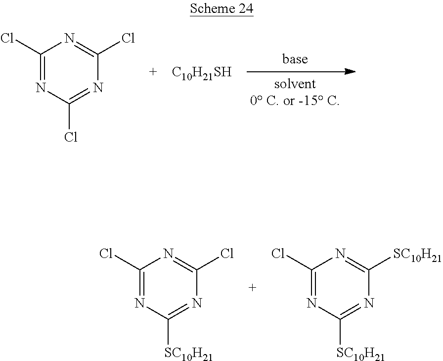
C1(Cl)=NC(Cl)=NC(Cl)=N1.[C10H21SH].C1(Cl)=NC([SC10H21])=NC(Cl)=N1.C1(Cl)=NC([SC10H21])=NC([SC10H21])=N1
